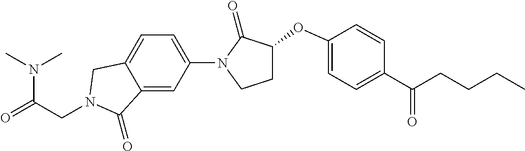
N(C(=O)CN1CC2=CC=C(N3C(=O)C(OC4=CC=C(C(CCCC)=O)C=C4)CC3)C=C2C1=O)(C)C
